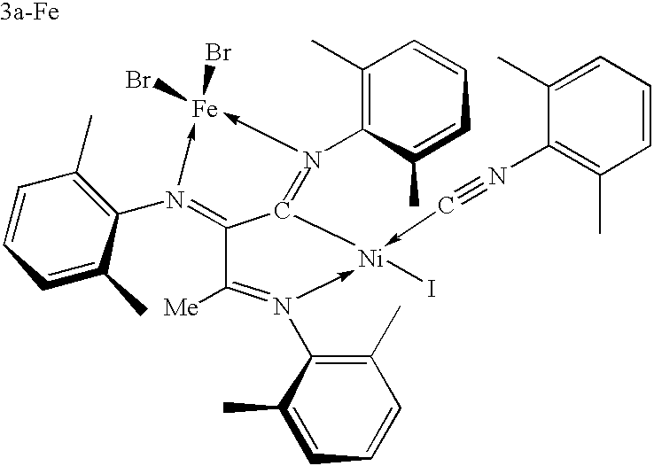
C12=N(C3=C(C)C=CC=C3C)->[Fe](Br)(Br)-N(C3=C(C)C=CC=C3C)=C1[Ni](I)(-C#NC1=C(C)C=CC=C1C)-N(C1=C(C)C=CC=C1C)=C2[Me]
